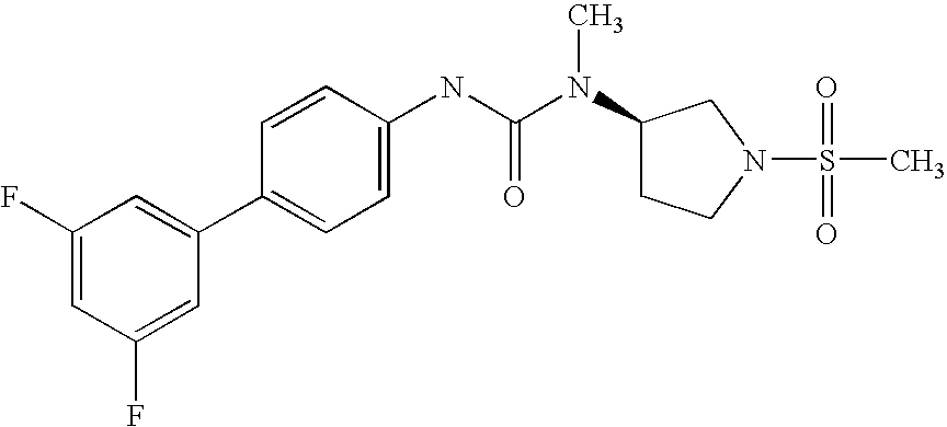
C1(F)=CC(F)=CC(C2=CC=C(NC(N(C3CCN(S(C)(=O)=O)C3)C)=O)C=C2)=C1
